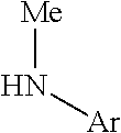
[Me]N[Ar]
